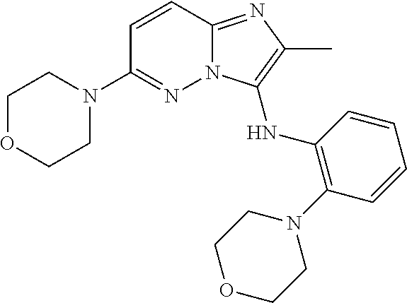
C1OCCN(C2=NN3C(=NC(C)=C3NC3=C(N4CCOCC4)C=CC=C3)C=C2)C1
